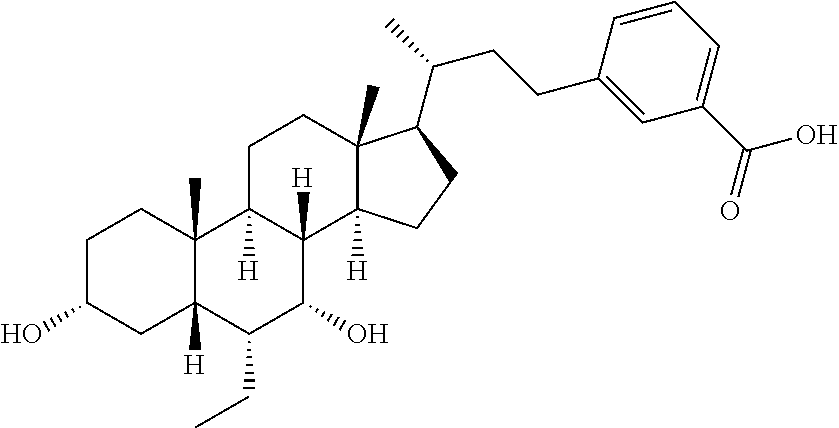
C1C(O)CC2([H])C(C)(C1)C1([H])C([H])(C(O)C2CC)C2([H])C(C)(CC1)C(C(CCC1=CC(C(O)=O)=CC=C1)C)CC2
